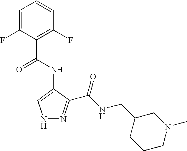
C1=C(F)C(C(=O)NC2=CNN=C2C(NCC2CCCN(C)C2)=O)=C(F)C=C1
